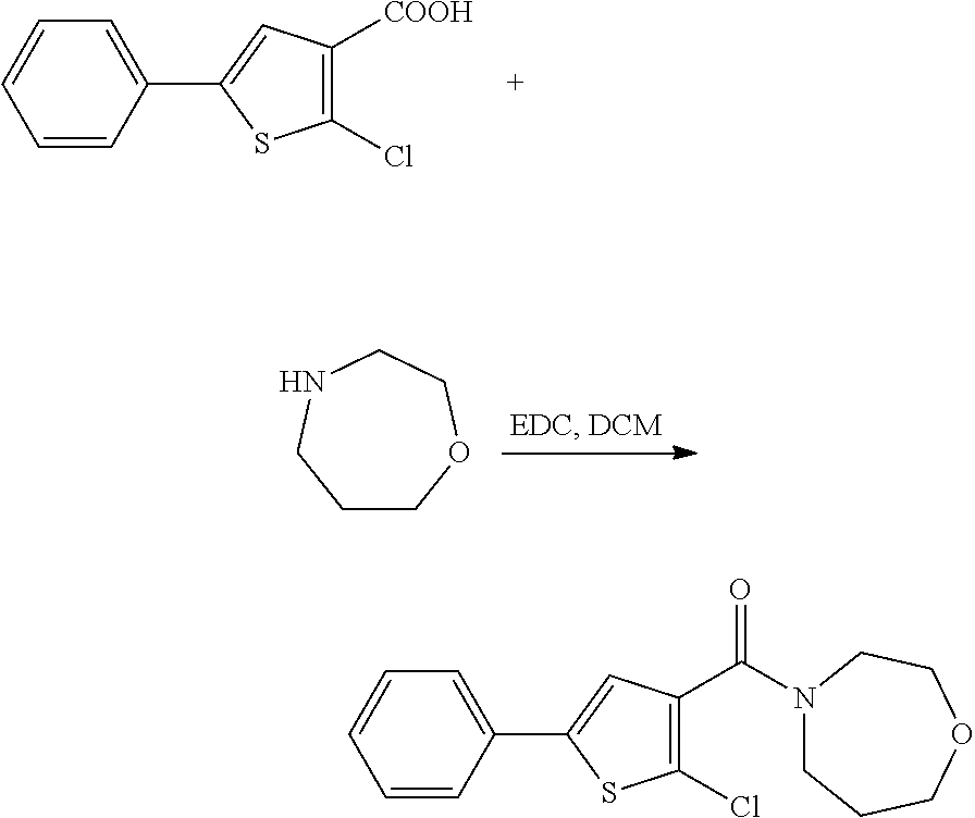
C1COCCNC1.C1(C2=CC([COOH])=C(Cl)S2)=CC=CC=C1.C1(C2=CC(C(=O)N3CCCOCC3)=C(Cl)S2)=CC=CC=C1
